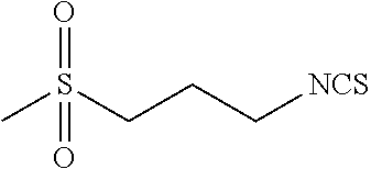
CS(CCC[NCS])(=O)=O
